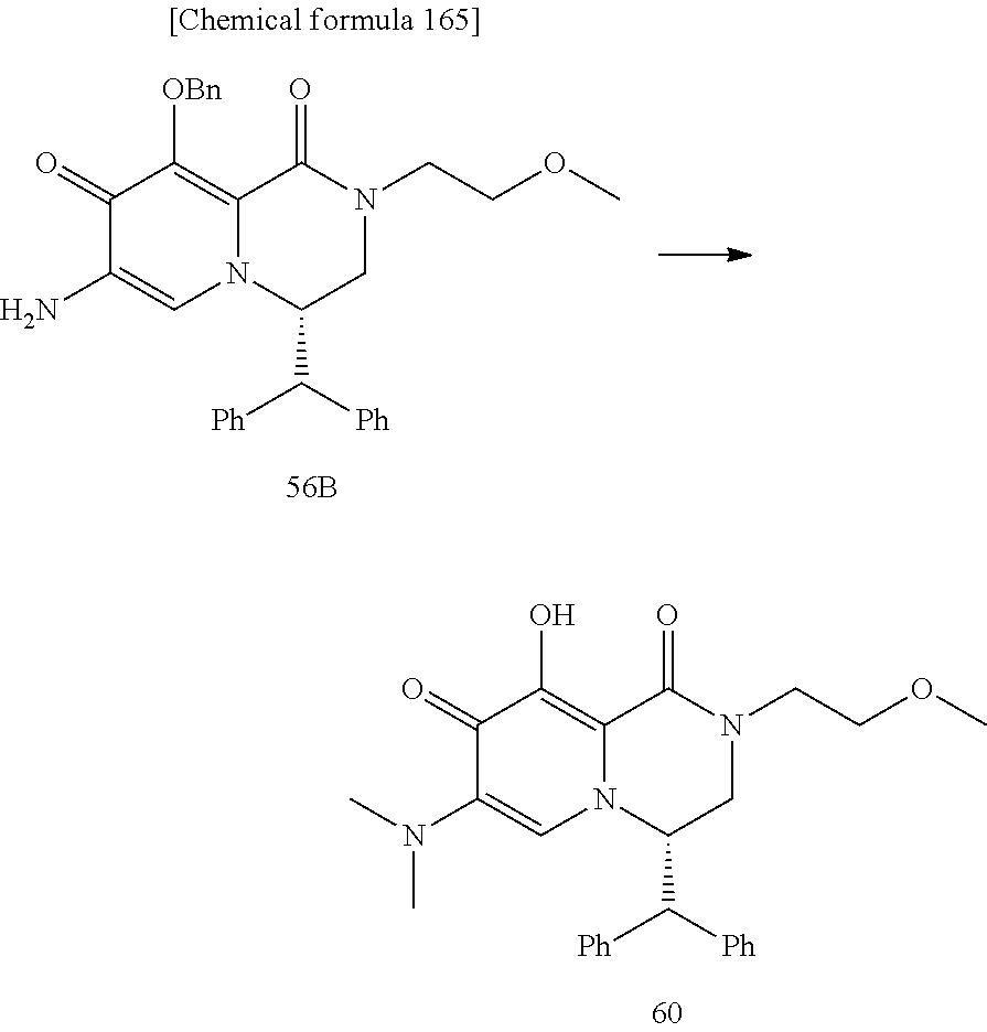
C1(=O)C(N)=CN2C(=C1[OBn])C(=O)N(CCOC)CC2C([Ph])[Ph].C1(=O)C(N(C)C)=CN2C(=C1O)C(=O)N(CCOC)CC2C([Ph])[Ph]
